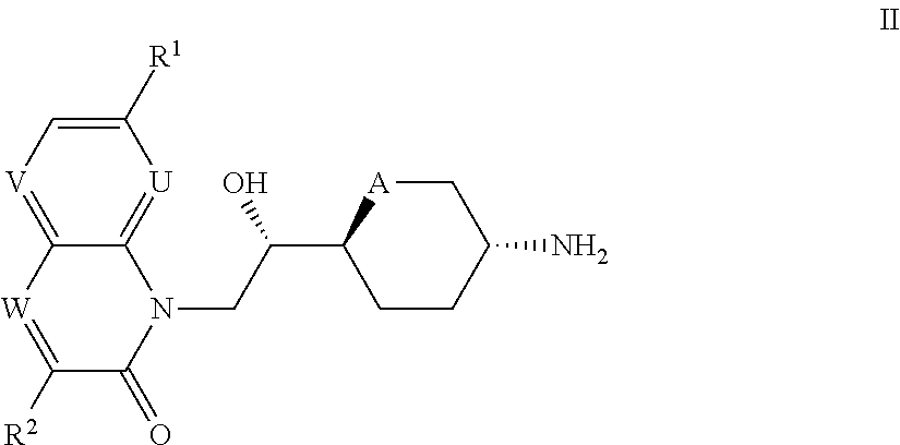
C1([R2])=[W]C2=[V]C=C([R1])[U]=C2N(CC(O)C2CCC(N)C[A]2)C1=O
